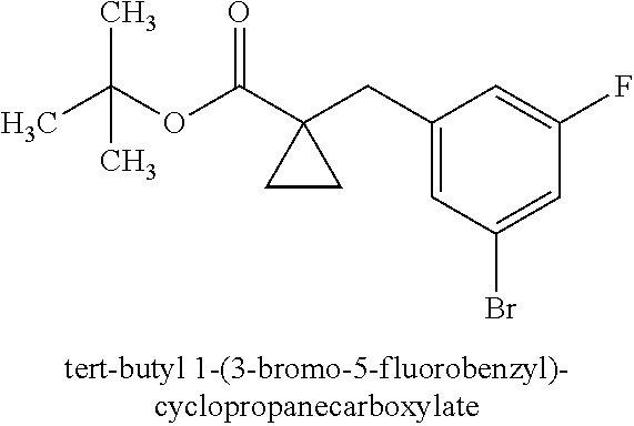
C1(CC2(C(OC(C)(C)C)=O)CC2)=CC(Br)=CC(F)=C1
